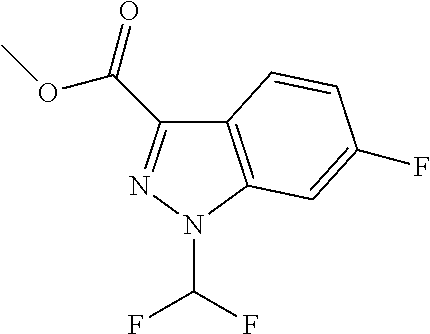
C12=C(N(C(F)F)N=C1C(=O)OC)C=C(F)C=C2
